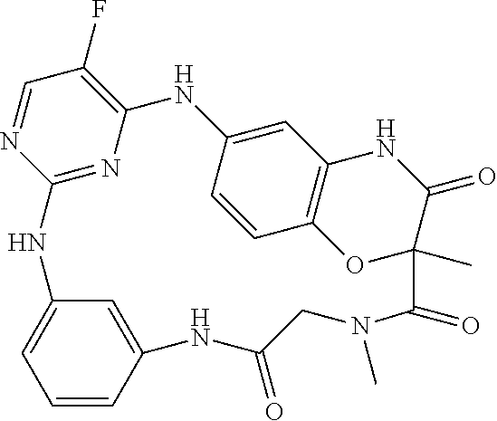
C12=NC(=C(F)C=N1)NC1=CC3=C(C=C1)OC(C)(C(=O)N3)C(=O)N(C)CC(=O)NC1=CC(=CC=C1)N2
